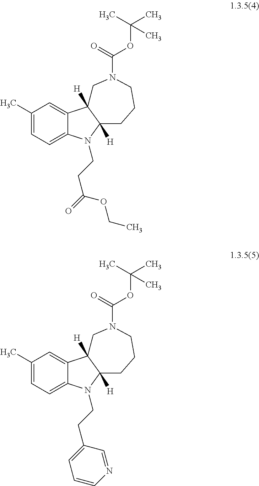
C1(C)=CC=C2C(=C1)C1([H])C([H])(N2CCC(=O)OCC)CCCN(C(=O)OC(C)(C)C)C1.C1(C)=CC=C2C(=C1)C1([H])C([H])(N2CCC2=CC=CN=C2)CCCN(C(=O)OC(C)(C)C)C1
